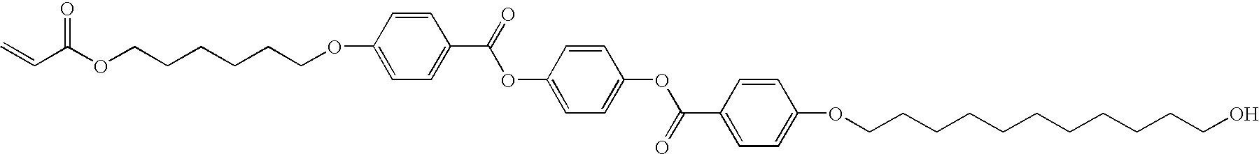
C=CC(OCCCCCCOC1=CC=C(C(=O)OC2=CC=C(OC(C3=CC=C(OCCCCCCCCCCCO)C=C3)=O)C=C2)C=C1)=O
